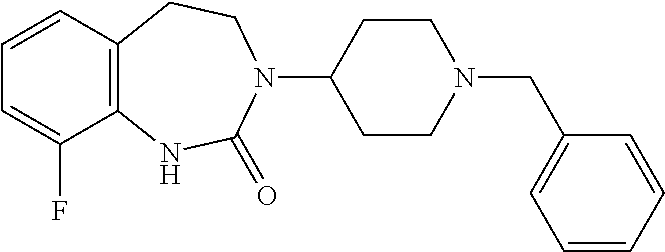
C1=C(F)C2=C(C=C1)CCN(C1CCN(CC3=CC=CC=C3)CC1)C(=O)N2
